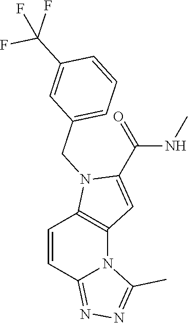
C(NC)(C1=CC2=C(N1CC1=CC=CC(C(F)(F)F)=C1)C=CC1=NN=C(C)N21)=O
